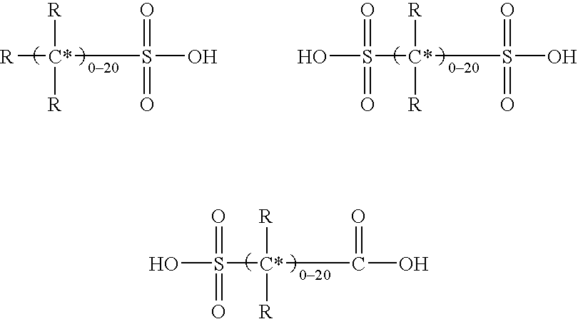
[R][C*](S(O)(=O)=O)([R])[R].S([C*](S(O)(=O)=O)([R])[R])(O)(=O)=O.S([C*](C(O)=O)([R])[R])(O)(=O)=O
